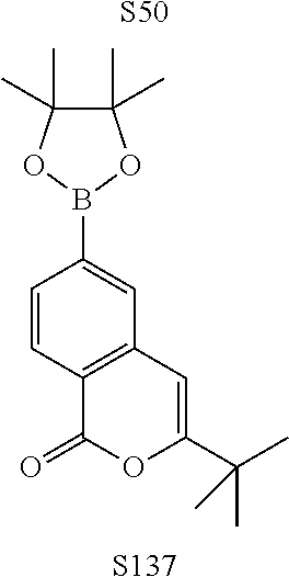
C1=CC2=C(C=C1B1OC(C)(C)C(C)(C)O1)C=C(C(C)(C)C)OC2=O.[S50].[S137]
